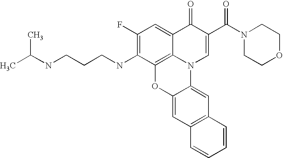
C1(F)=C(NCCCNC(C)C)C2=C3C(=C1)C(=O)C(C(=O)N1CCOCC1)=CN3C1=CC3=C(C=C1O2)C=CC=C3
